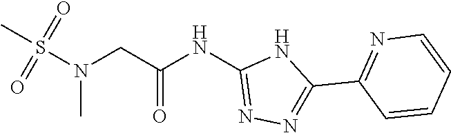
S(N(CC(NC1=NN=C(C2=NC=CC=C2)N1)=O)C)(=O)(=O)C
